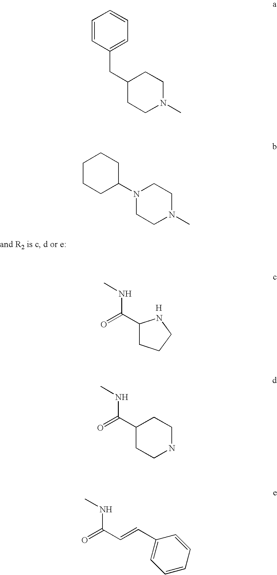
O=C(C1CCCN1)NC.[H].C1=CC(CC2CCN(C)CC2)=CC=C1.C1CCC(N2CCN(C)CC2)CC1.O=C(C1CCNCC1)NC.O=C(C=CC1=CC=CC=C1)NC
